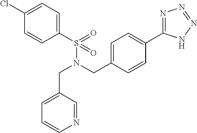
C(N(CC1=CC=C(C2=NN=NN2)C=C1)S(C1=CC=C(Cl)C=C1)(=O)=O)C1=CC=CN=C1
